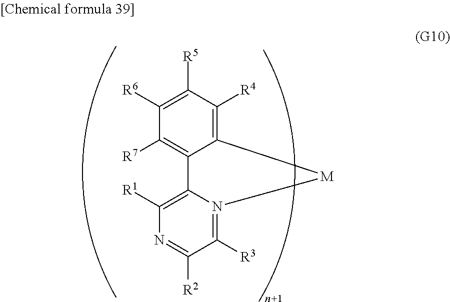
C12=C([R4])C([R5])=C([R6])C([R7])=C1C1=C([R1])N=C([R2])C([R3])=N1[M]2
